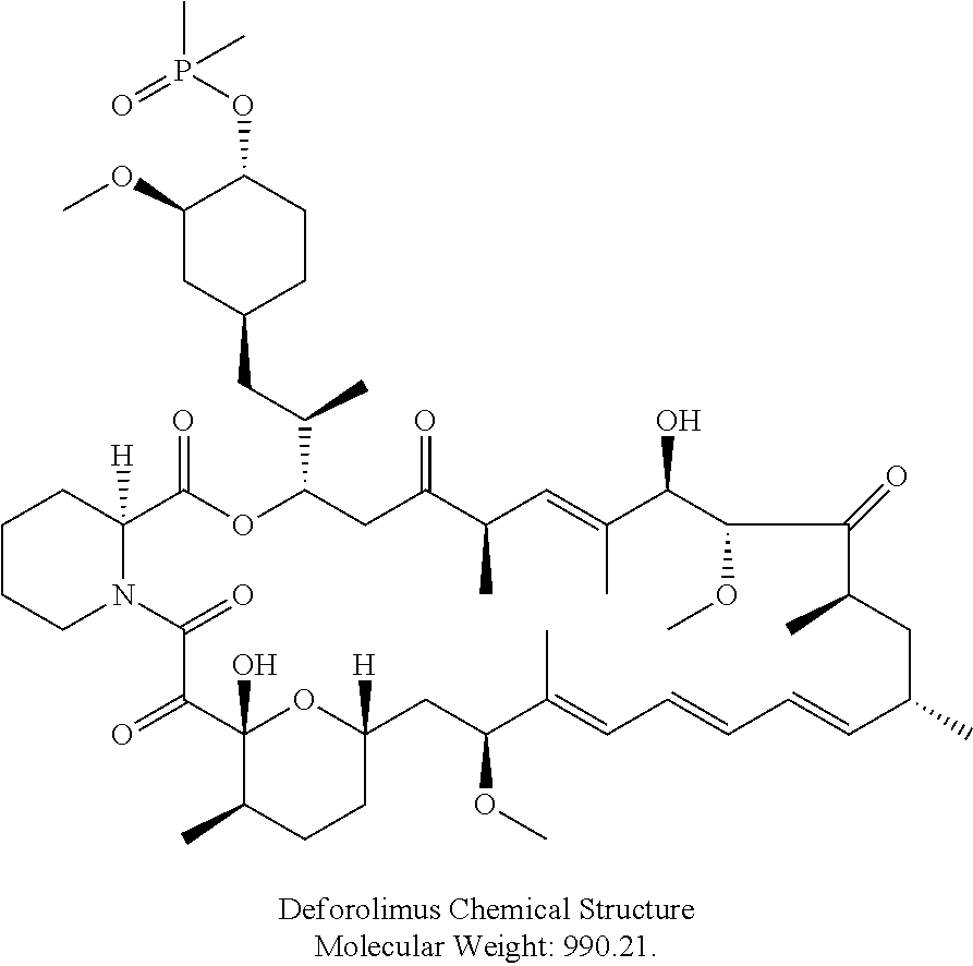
C12(O)C(C)CCC([H])(O1)CC(OC)C(C)=CC=CC=CC(C)CC(C)C(=O)C(OC)C(O)C(C)=CC(C)C(=O)CC(C(CC1CCC(OP(C)(=O)C)C(OC)C1)C)OC(=O)C1([H])N(C(=O)C2=O)CCCC1
